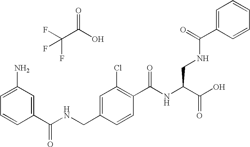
C1=C(N)C=C(C(NCC2=CC(Cl)=C(C(NC(C(O)=O)CNC(C3=CC=CC=C3)=O)=O)C=C2)=O)C=C1.C(C(O)=O)(F)(F)F
